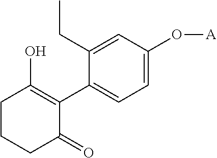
C1CCC(=O)C(C2=CC=C(O[A])C=C2CC)=C1O
